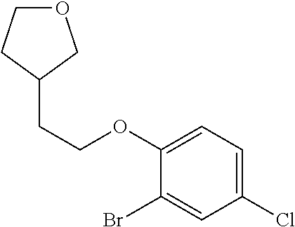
C1C(CCOC2=CC=C(Cl)C=C2Br)COC1
